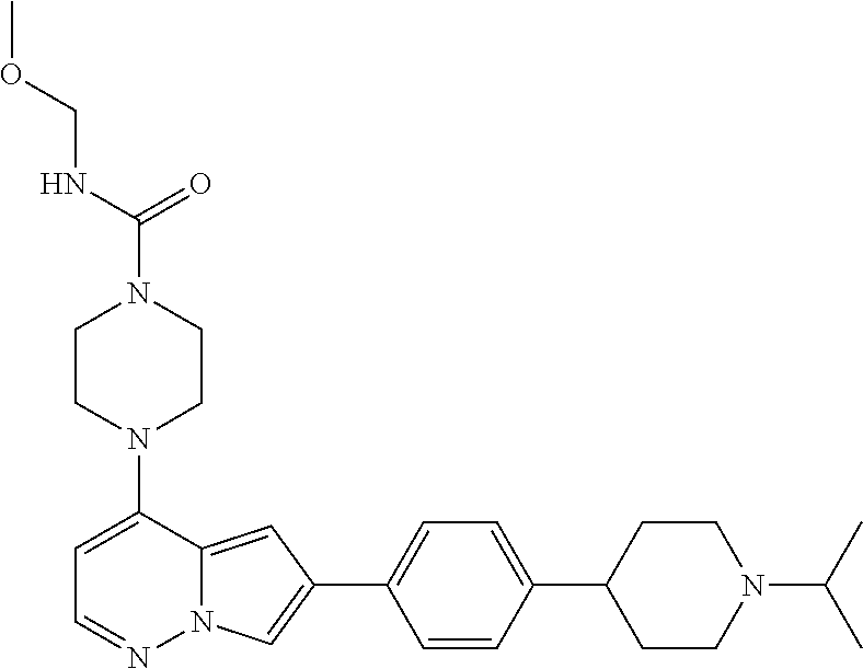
N1(C2=CC=NN3C2=CC(C2=CC=C(C4CCN(C(C)C)CC4)C=C2)=C3)CCN(C(=O)NCOC)CC1
